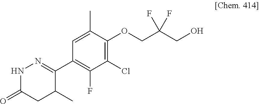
C1(C2=NNC(=O)CC2C)=C(F)C(Cl)=C(OCC(CO)(F)F)C(C)=C1
